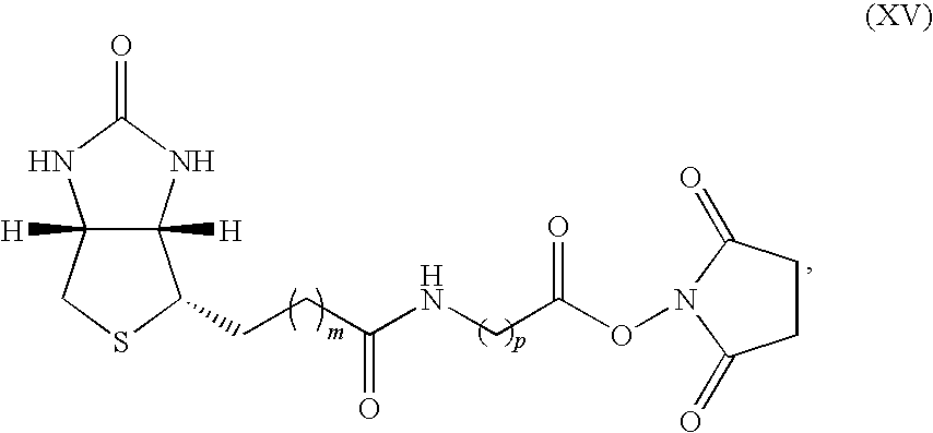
C1CC(=O)N(OC(CNC(CCC2C3([H])C([H])(NC(=O)N3)CS2)=O)=O)C1=O
